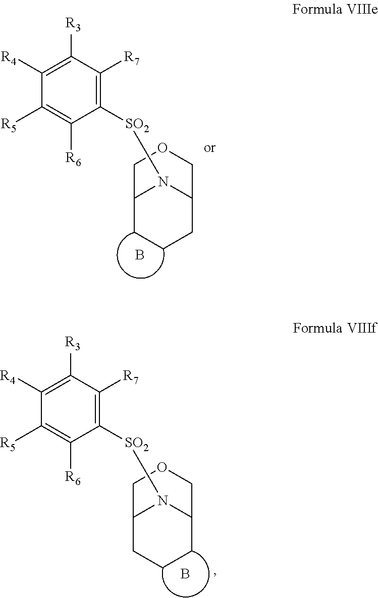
C1([SO2]N2C3CCCC2COC3)=C([R7])C([R3])=C([R4])C([R5])=C1[R6].B.C1([SO2]N2C3CCCC2COC3)=C([R7])C([R3])=C([R4])C([R5])=C1[R6].B
